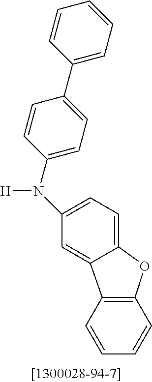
N([H])(C1=CC=C(C2=CC=CC=C2)C=C1)C1=CC=C2OC3=C(C=CC=C3)C2=C1
